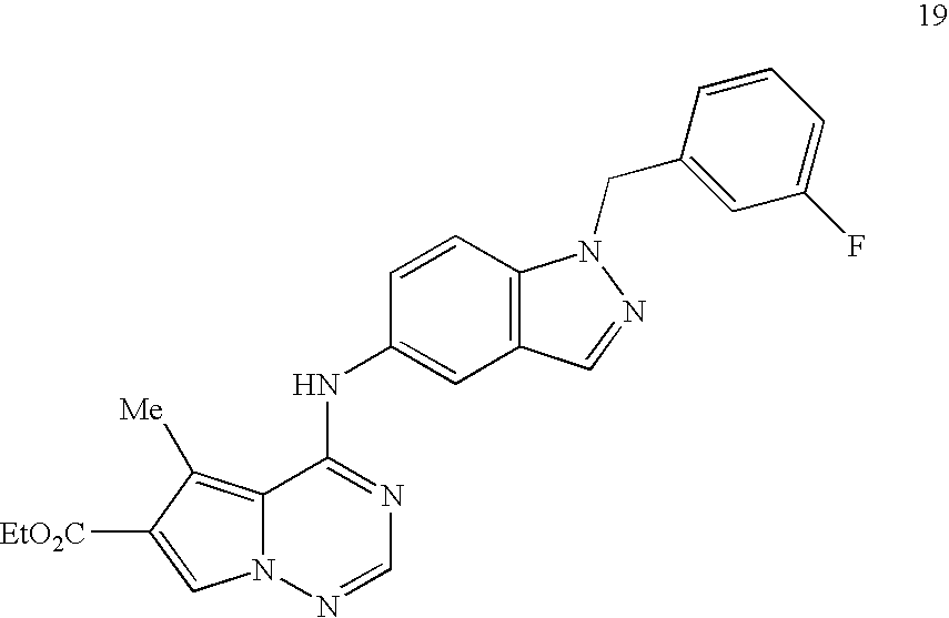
C1=CC2=C(C=C1NC1=NC=NN3C1=C([Me])C([EtO2C])=C3)C=NN2CC1=CC(F)=CC=C1
